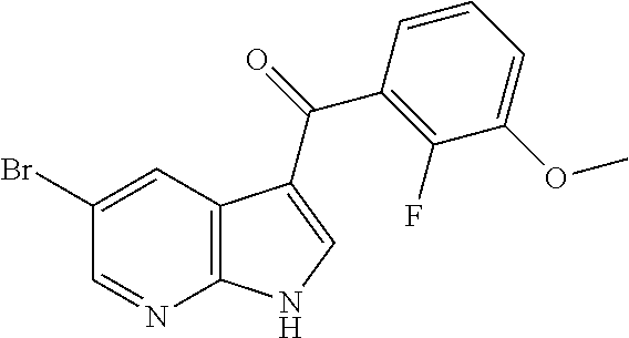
C12=C(N=CC(Br)=C1)NC=C2C(C1=C(F)C(OC)=CC=C1)=O
